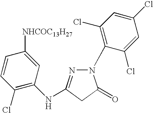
C1(Cl)=C(NC2=NN(C3=C(Cl)C=C(Cl)C=C3Cl)C(=O)C2)C=C([NHCOC13H27])C=C1
